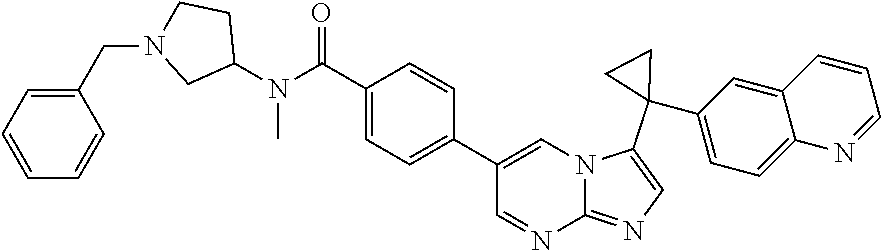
C1=CC(C2=CN3C(=NC=C3C3(C4=CC=C5C(=C4)C=CC=N5)CC3)N=C2)=CC=C1C(N(C1CCN(CC2=CC=CC=C2)C1)C)=O
